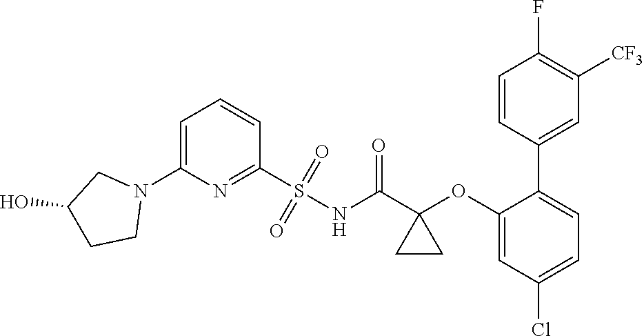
C1=C(N2CC(O)CC2)N=C(S(NC(C2(OC3=CC(Cl)=CC=C3C3=CC([CF3])=C(F)C=C3)CC2)=O)(=O)=O)C=C1
